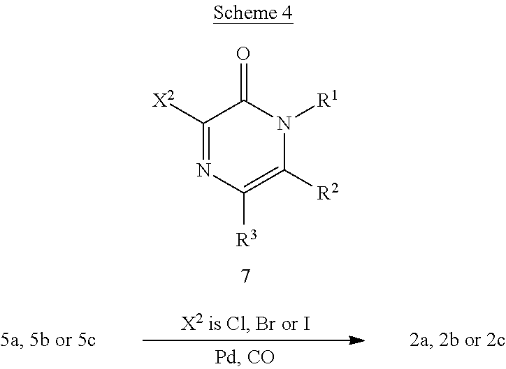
[X2]C1=NC([R3])=C([R2])N([R1])C1=O
